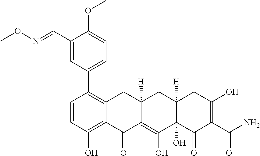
C1=CC(O)=C2C(=C1C1=CC=C(OC)C(C=NOC)=C1)CC1([H])C(=C(O)C3(O)C([H])(C1)CC(O)=C(C(N)=O)C3=O)C2=O
